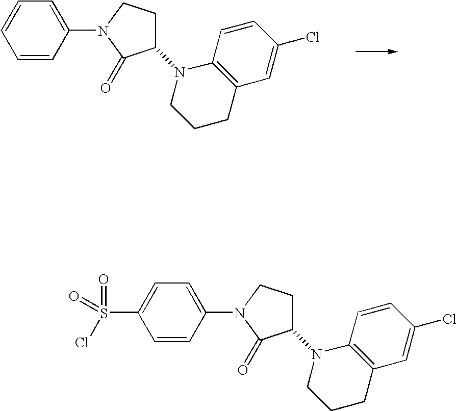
C1=CC(N2C(=O)C(N3C4=C(C=C(Cl)C=C4)CCC3)CC2)=CC=C1.C1=CC(N2C(=O)C(N3C4=C(C=C(Cl)C=C4)CCC3)CC2)=CC=C1S(Cl)(=O)=O
